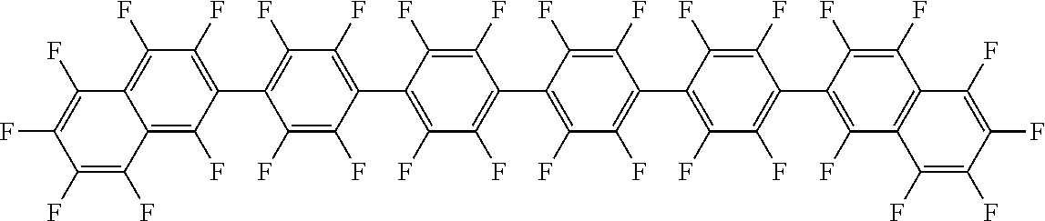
C12=C(F)C(F)=C(C3=C(F)C(F)=C(C4=C(F)C(F)=C(C5=C(F)C(F)=C(C6=C(F)C(F)=C(C7=C(F)C8=C(C(F)=C(F)C(F)=C8F)C(F)=C7F)C(F)=C6F)C(F)=C5F)C(F)=C4F)C(F)=C3F)C(F)=C1C(F)=C(F)C(F)=C2F
